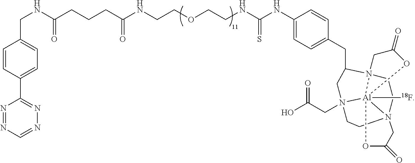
N1=NC=NN=C1C1=CC=C(CNC(CCCC(NCCOCCNC(NC2=CC=C(CC3N45CCN67CCN(CC(O)=O)(C3)[Al]46([18F])(OC(=O)C5)OC(=O)C7)C=C2)=S)=O)=O)C=C1
